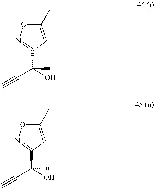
C1(C)=CC(C(O)(C)C#C)=NO1.C1(C)=CC(C(O)(C)C#C)=NO1
